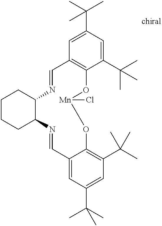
C1CCC2C(C1)N=CC1=C(C(C(C)(C)C)=CC(C(C)(C)C)=C1)O[Mn](Cl)OC1=C(C(C)(C)C)C=C(C(C)(C)C)C=C1C=N2
